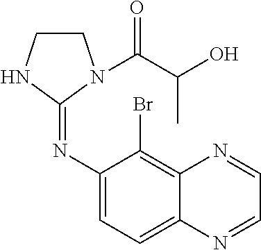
C1CNC(=NC2=CC=C3C(=C2Br)N=CC=N3)N1C(C(O)C)=O
